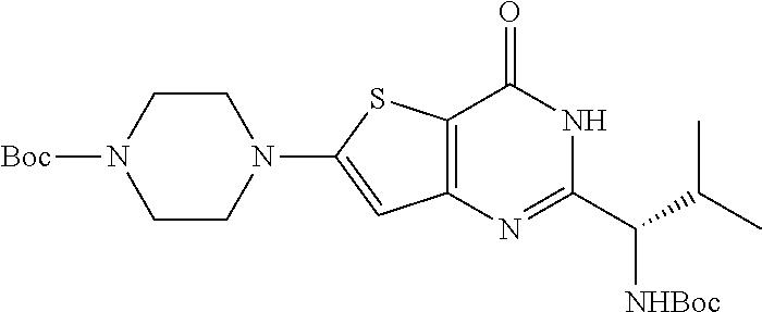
N1(C2=CC3=C(S2)C(=O)NC(C([NHBoc])C(C)C)=N3)CCN([Boc])CC1
